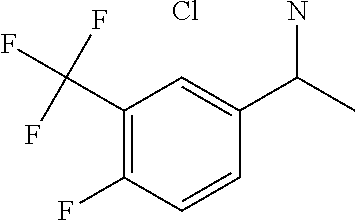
C1(C(F)(F)F)=C(F)C=CC(C(C)N)=C1.Cl
